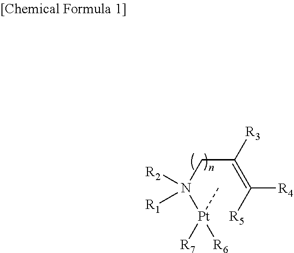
C(=C([R5])[R4])(CN([Pt](C)([R6])[R7])([R2])[R1])[R3]
